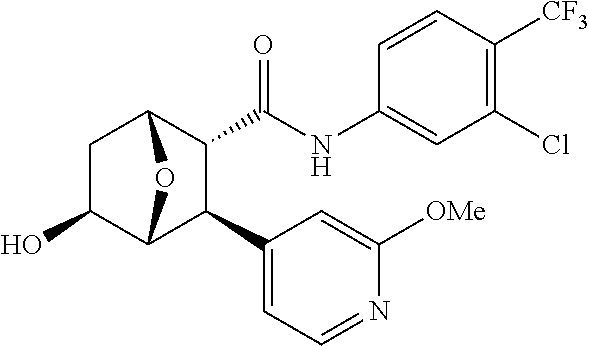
C1(O)C2C(C3=CC=NC([OMe])=C3)C(C(NC3=CC(Cl)=C([CF3])C=C3)=O)C(C1)O2
